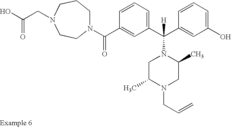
N1(C(C2=CC(C(C3=CC(O)=CC=C3)([H])N3CC(C)N(CC=C)CC3C)=CC=C2)=O)CCCN(CC(O)=O)CC1
